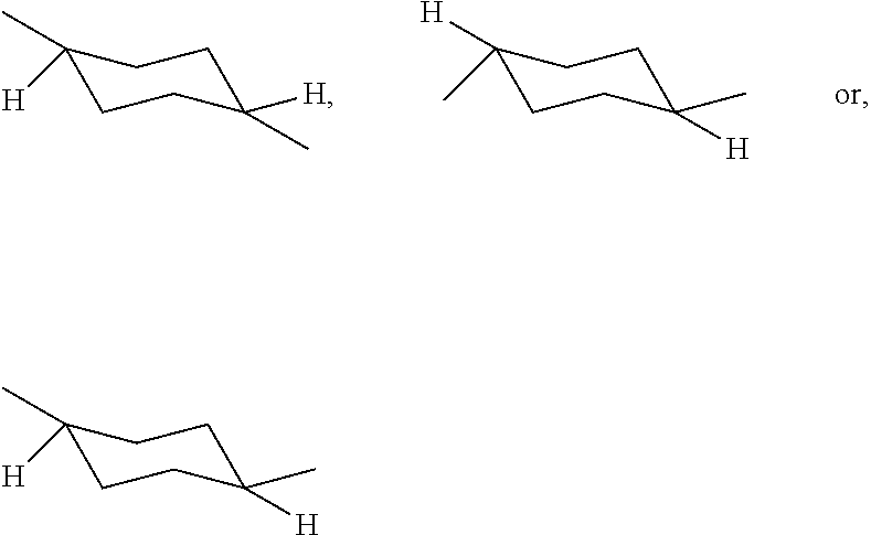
C1(C)([H])CCC([H])(C)CC1.C1([H])(C)CCC(C)([H])CC1.C1(C)([H])CCC(C)([H])CC1
